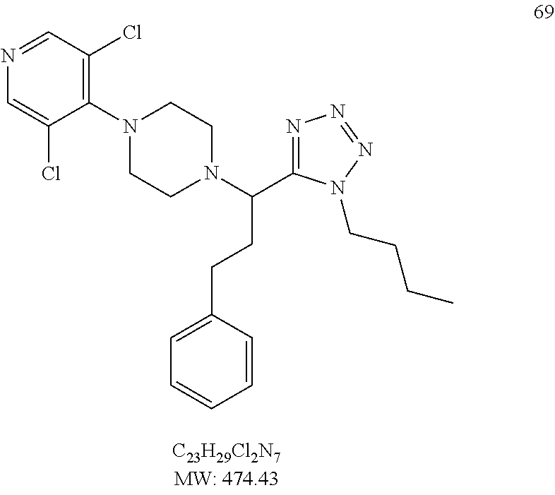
C1(N2CCN(C(C3=NN=NN3CCCC)CCC3=CC=CC=C3)CC2)=C(Cl)C=NC=C1Cl
